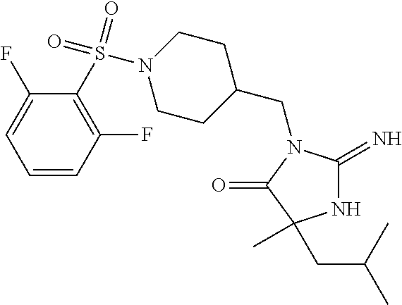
C1(CN2C(=N)NC(C)(CC(C)C)C2=O)CCN(S(=O)(=O)C2=C(F)C=CC=C2F)CC1
